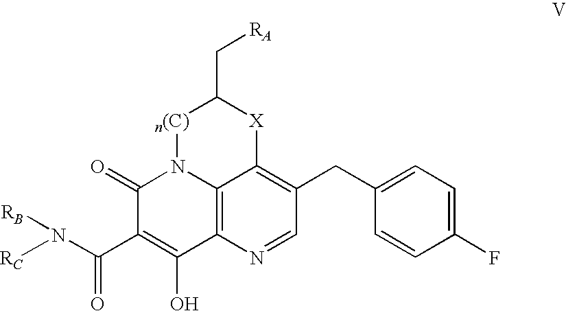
C12=C3N=CC(CC4=CC=C(F)C=C4)=C1[X]C(C[RA])[n(C)]N2C(=O)C(C(N([RC])[RB])=O)=C3O
